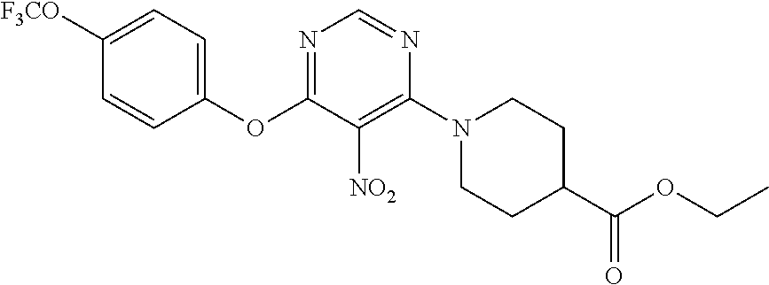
C1(OC2=NC=NC(N3CCC(C(OCC)=O)CC3)=C2[NO2])=CC=C([F3CO])C=C1
